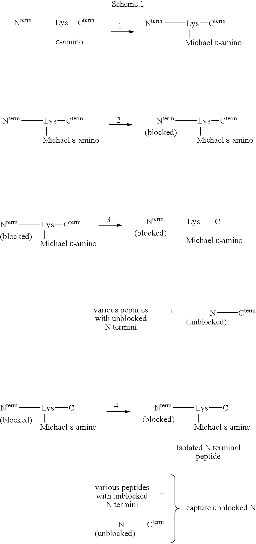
[Nterm][Lys]([Cterm])[e-amino].[Nterm][Lys]([Cterm])[Michael e-amino].[Nterm][Lys]([Cterm])[Michael e-amino].[Nterm][Lys]([Cterm])[Michael e-amino].[Nterm][Lys]([Cterm])[Michael e-amino].[Nterm][Lys](C)[Michael e-amino].N[Cterm].[Nterm][Lys](C)[Michael e-amino].[Nterm][Lys](C)[Michael e-amino].N[Cterm]
